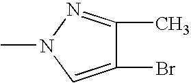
C1(Br)=CN(C)N=C1C
